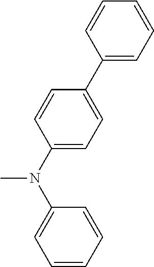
C1(N(C2=CC=CC=C2)C)=CC=C(C2=CC=CC=C2)C=C1
